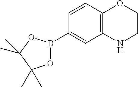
C1=CC2=C(C=C1B1OC(C)(C)C(C)(C)O1)NCCO2
